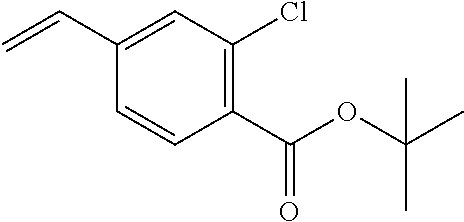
C1(C=C)=CC(Cl)=C(C(OC(C)(C)C)=O)C=C1
